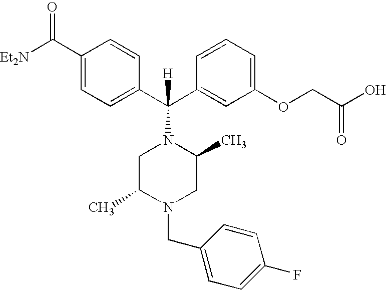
[Et2N]C(C1=CC=C(C(C2=CC(OCC(O)=O)=CC=C2)(N2CC(C)N(CC3=CC=C(F)C=C3)CC2C)[H])C=C1)=O
